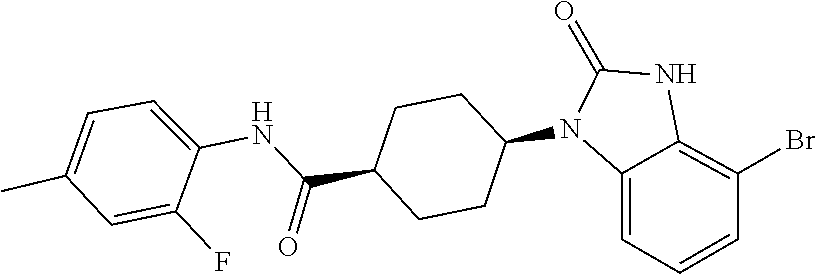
C1(=O)NC2=C(Br)C=CC=C2N1C1CCC(C(NC2=CC=C(C)C=C2F)=O)CC1
